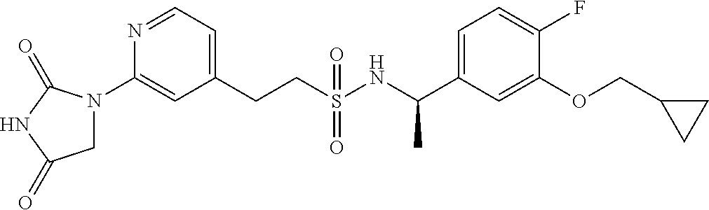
N1=CC=C(CCS(NC(C2=CC=C(F)C(OCC3CC3)=C2)C)(=O)=O)C=C1N1CC(=O)NC1=O
